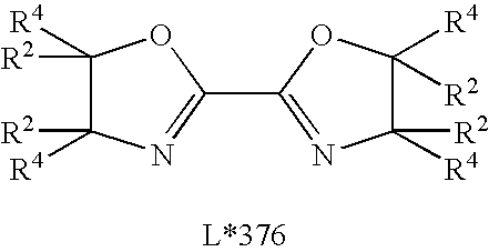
C1([R4])([R2])C([R4])([R2])N=C(C2=NC([R4])([R2])C([R4])([R2])O2)O1
